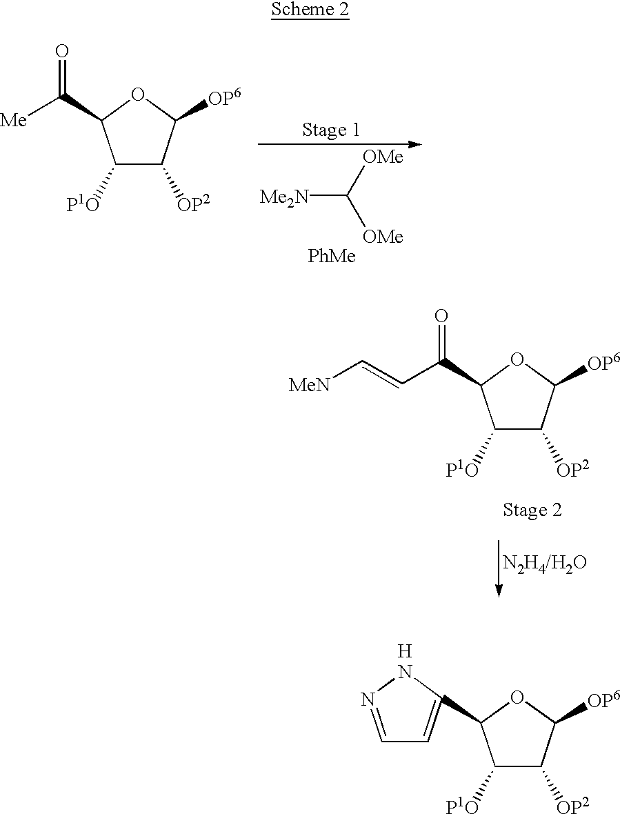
C1([P1O])C([OP2])C([OP6])OC1C(C=C[MeN])=O.C1([P1O])C([OP2])C([OP6])OC1C1=CC=NN1.[H].C1([P1O])C([OP2])C([OP6])OC1C(=O)[Me].[Me2N]C([OMe])[OMe]
